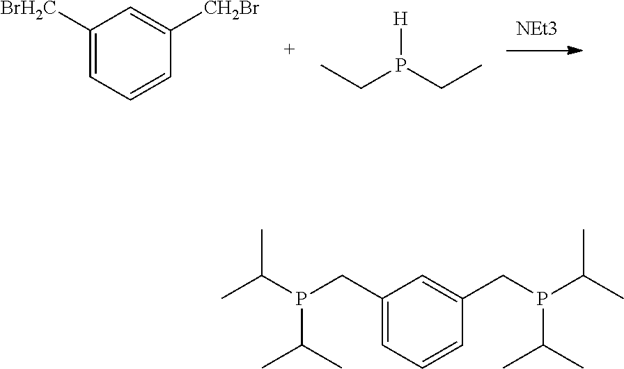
C1([BrH2C])=CC=CC([CH2Br])=C1.C(P(CC)[H])C.C1(CP(C(C)C)C(C)C)=CC=CC(CP(C(C)C)C(C)C)=C1
